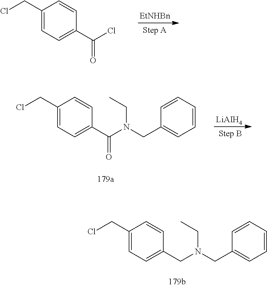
[EtNHBn].C1(CCl)=CC=C(C(Cl)=O)C=C1.C1(CCl)=CC=C(CN(CC2=CC=CC=C2)CC)C=C1.C1(CCl)=CC=C(C(N(CC2=CC=CC=C2)CC)=O)C=C1.[LiAIH4]
